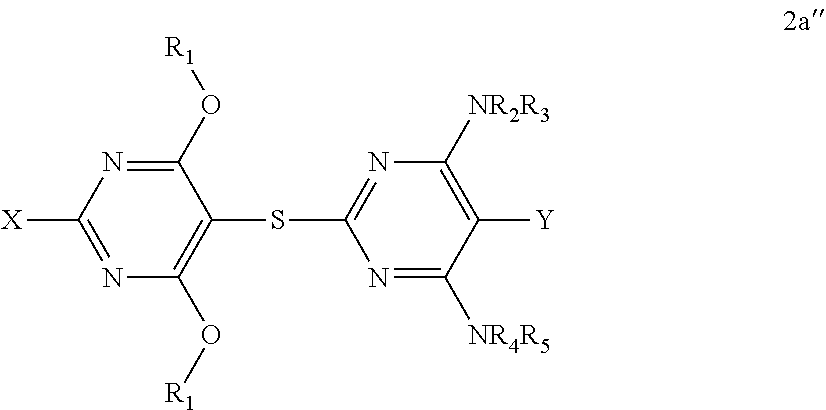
N1=C(O[R1])C(SC2=NC([NR2R3])=C([Y])C([NR4R5])=N2)=C(O[R1])N=C1[X]
